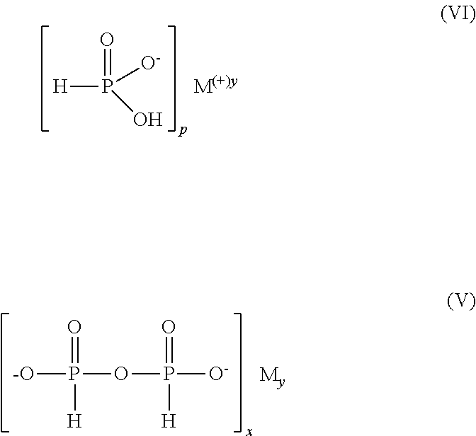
[H]P([O-])(O)=O.[-O]P([H])(=O)OP([O-])([H])=O
